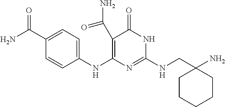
C1(C(N)=O)=C(NC2=CC=C(C(N)=O)C=C2)N=C(NCC2(N)CCCCC2)NC1=O
